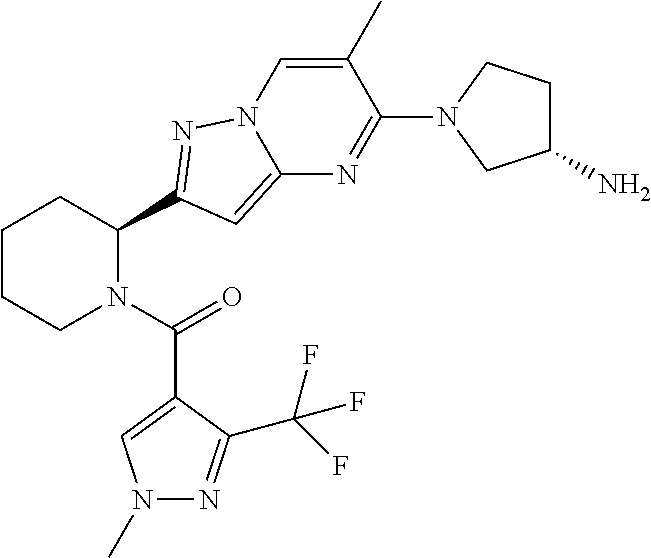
C1CCN(C(=O)C2=CN(C)N=C2C(F)(F)F)C(C2=NN3C=C(C)C(N4CC(N)CC4)=NC3=C2)C1
